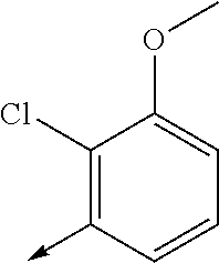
C1(Cl)=C(->C)C=CC=C1OC
